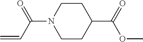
C1CC(C(OC)=O)CCN1C(=O)C=C
